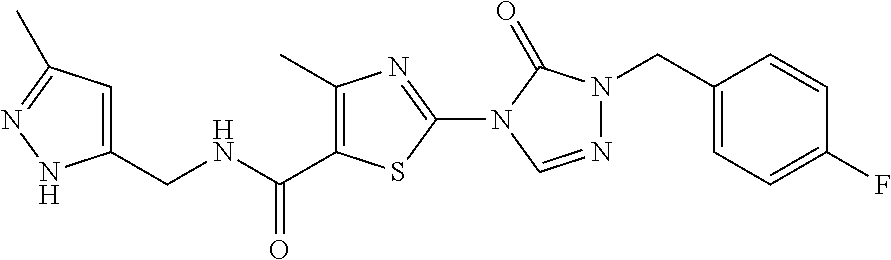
C1(C)=C(C(=O)NCC2=CC(C)=NN2)SC(N2C(=O)N(CC3=CC=C(F)C=C3)N=C2)=N1
